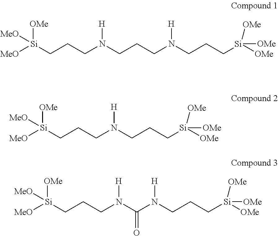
C(CCN(CCCN(CCC[Si]([OMe])([OMe])[OMe])[H])[H])[Si]([MeO])([OMe])[MeO].[MeO][Si](CCCN(CCC[Si]([OMe])([OMe])[OMe])[H])([OMe])[MeO].C(N(C(N(CCC[Si]([OMe])([OMe])[OMe])[H])=O)[H])CC[Si]([MeO])([OMe])[MeO]
